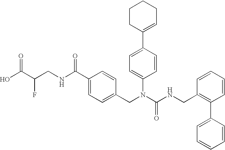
OC(C(CNC(C1=CC=C(CN(C(NCC2=C(C3=CC=CC=C3)C=CC=C2)=O)C2=CC=C(C3=CCCCC3)C=C2)C=C1)=O)F)=O
